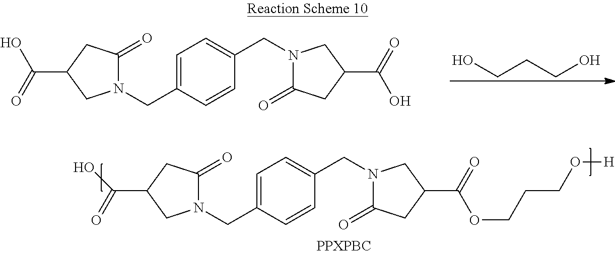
C1=C(CN2C(=O)CC(C(=O)O)C2)C=CC(CN2C(=O)CC(C(=O)O)C2)=C1.C(CCO)O.C1=C(CN2C(=O)CC(C(=O)O)C2)C=CC(CN2C(=O)CC(C(=O)OCCCO[H])C2)=C1
